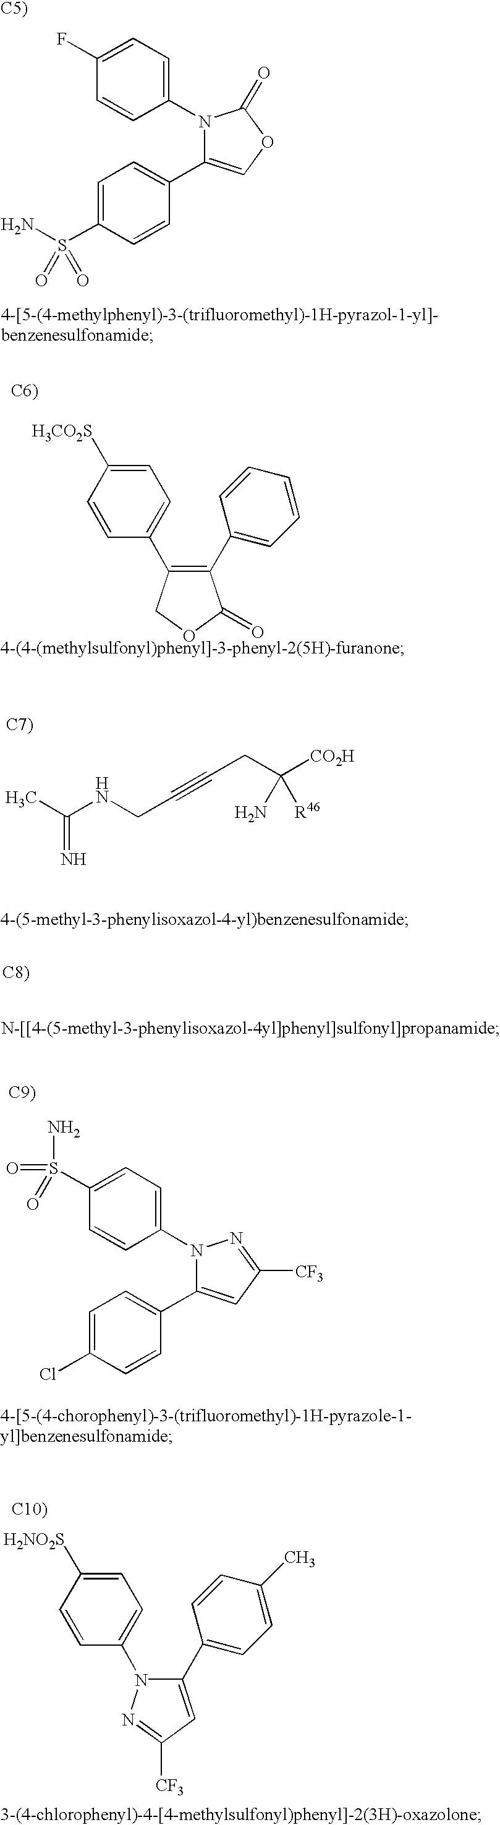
C1=C(S(=O)(=O)N)C=CC(C2=COC(=O)N2C2=CC=C(F)C=C2)=C1.C1=C([H3CO2S])C=CC(C2=C(C3=CC=CC=C3)C(=O)OC2)=C1.CC(NCC#CCC([CO2H])(N)[R46])=N.N1(C2=CC=C(S(N)(=O)=O)C=C2)C(C2=CC=C(Cl)C=C2)=CC([CF3])=N1.C1=C([H2NO2S])C=CC(N2C(C3=CC=C(C)C=C3)=CC([CF3])=N2)=C1
